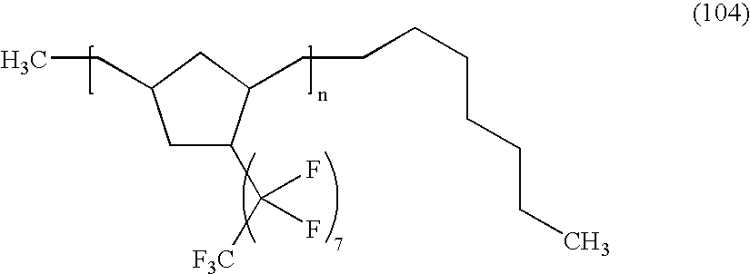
C1C(C([F3C])(F)F)C(CCCCCCCC)CC1CC
